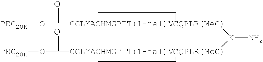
[PEG20K]OC([GGLYACHMGPIT(1-nal)VCQPLR(MeG)]1([K]([GGLYACHMGPIT(1-nal)VCQPLR(MeG)]2(C(O[PEG20K])=O)CC2)N)CC1)=O
